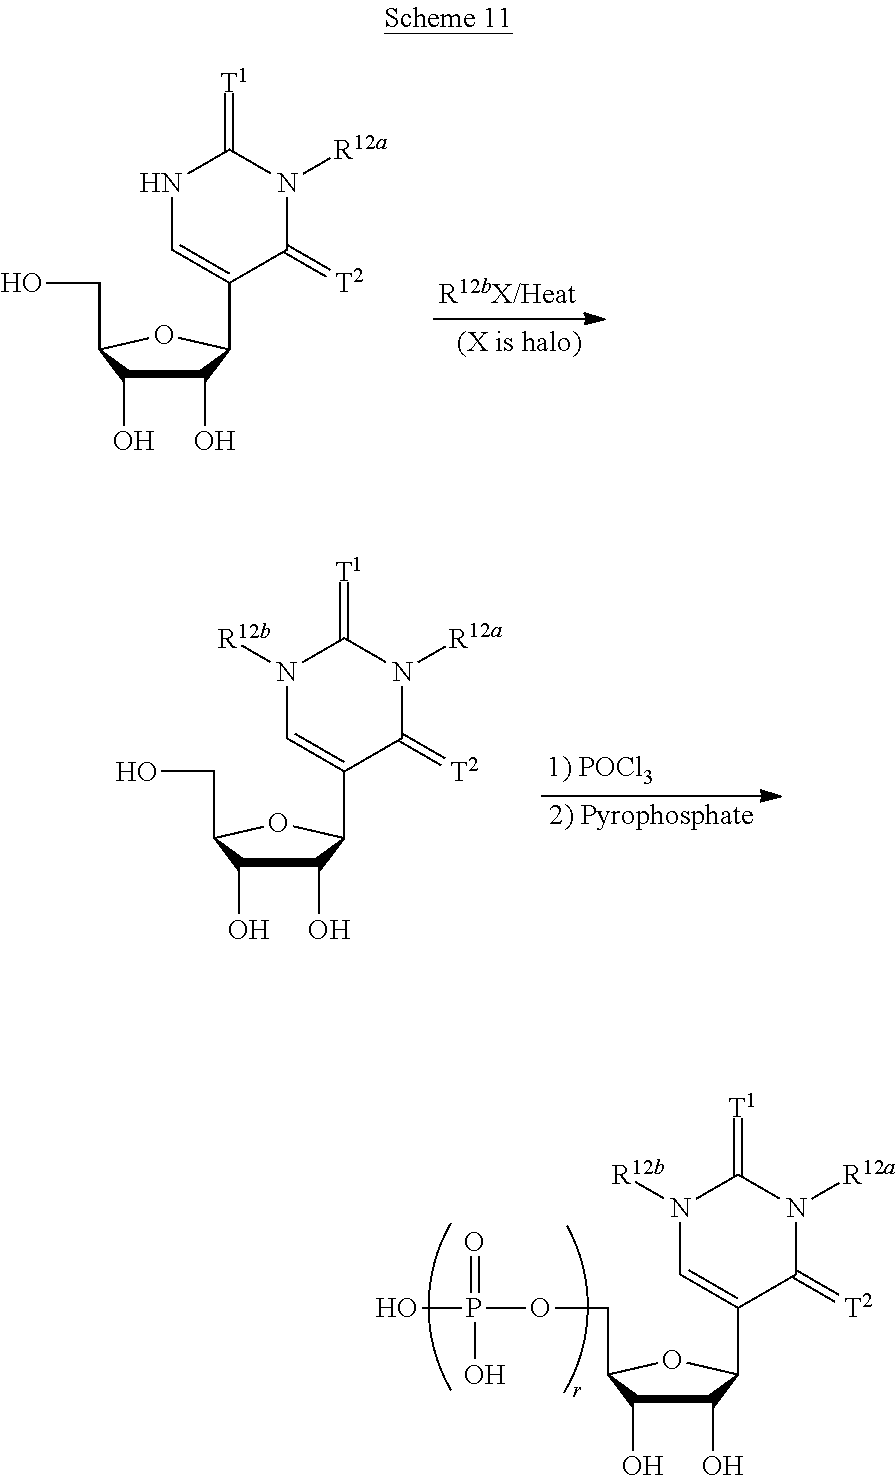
C1(O)C(O)C(CO)OC1C1=CNC(=[T1])N([R12a])C1=[T2].[2) Pyrophosphate].C1(O)C(O)C(CO)OC1C1=CN([R12b])C(=[T1])N([R12a])C1=[T2].C1(O)C(O)C(COP(O)(=O)O)OC1C1=CN([R12b])C(=[T1])N([R12a])C1=[T2]
